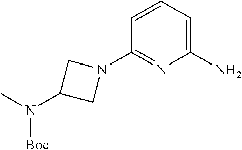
C1(N2CC(N(C)[Boc])C2)=NC(N)=CC=C1
